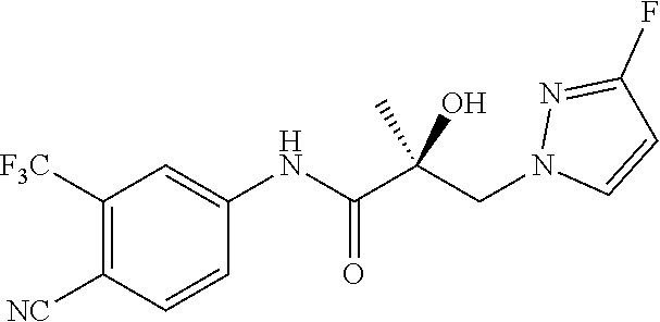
C1([F3C])=C([NC])C=CC(NC(C(CN2C=CC(F)=N2)(O)C)=O)=C1
